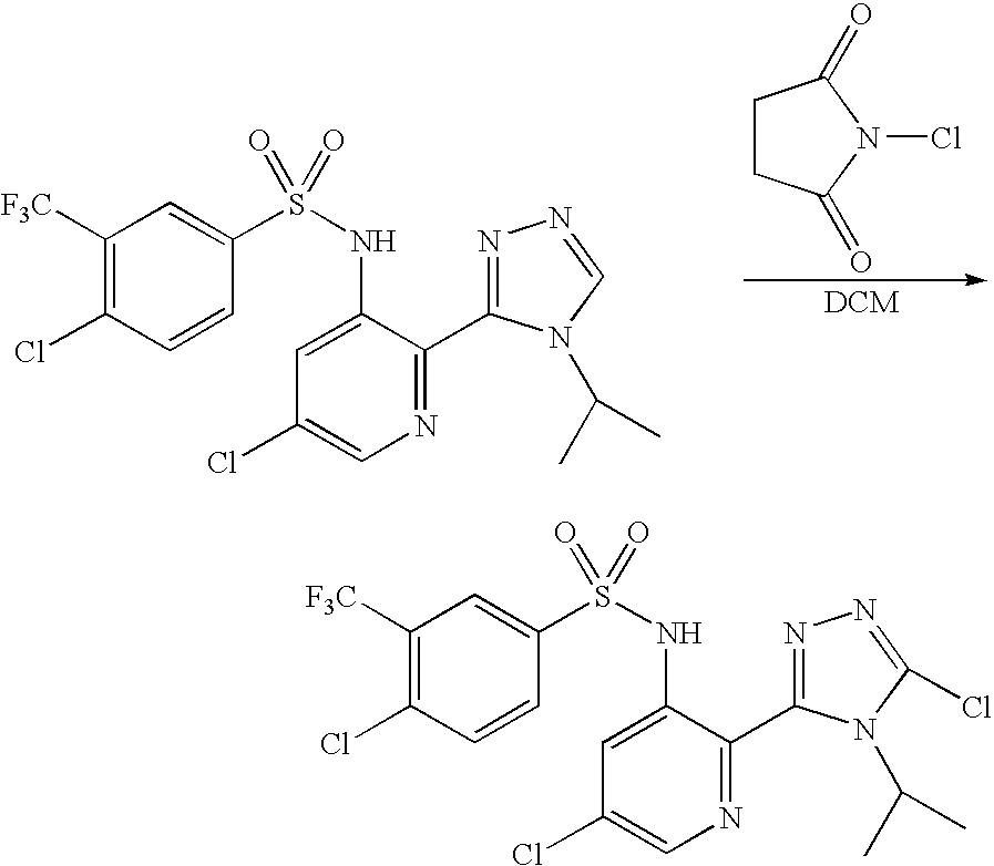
[DCM].C1([F3C])=C(Cl)C=CC(S(NC2=CC(Cl)=CN=C2C2=NN=CN2C(C)C)(=O)=O)=C1.C1CC(=O)N(Cl)C1=O.C1([F3C])=C(Cl)C=CC(S(NC2=CC(Cl)=CN=C2C2=NN=C(Cl)N2C(C)C)(=O)=O)=C1
